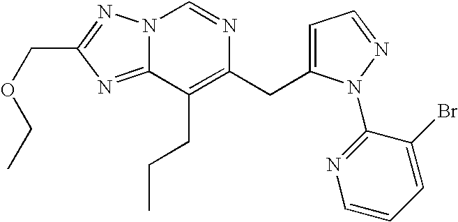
N12C(=NC(COCC)=N1)C(CCC)=C(CC1=CC=NN1C1=NC=CC=C1Br)N=C2
